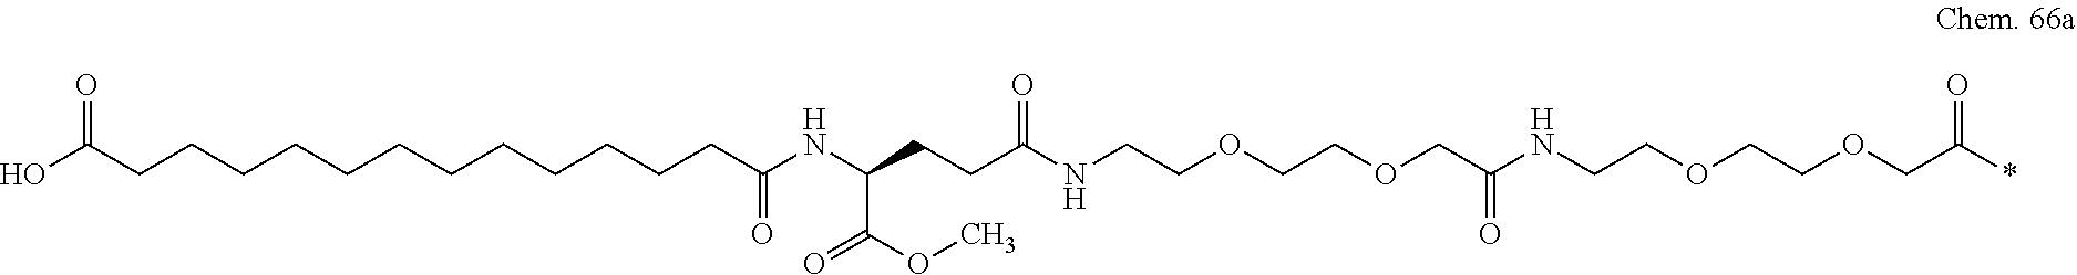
OC(CCCCCCCCCCCCC(NC(CCC(NCCOCCOCC(NCCOCCOCC(*)=O)=O)=O)C(OC)=O)=O)=O
